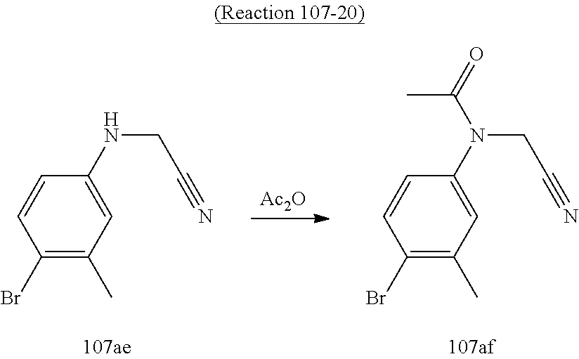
C1(Br)=C(C)C=C(N(CC#N)C(=O)C)C=C1.C1(Br)=C(C)C=C(NCC#N)C=C1.[Ac2O]
